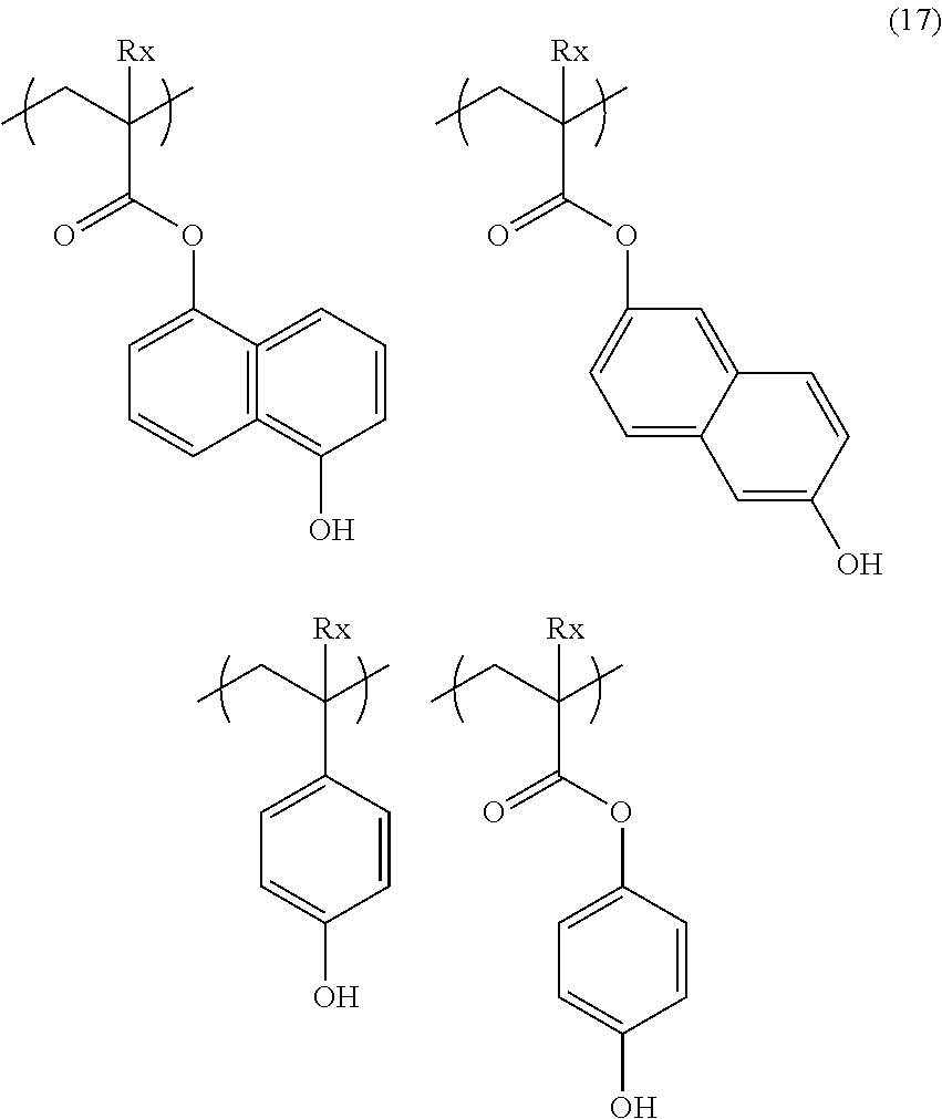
CCC(C)(C(OC1=CC=CC2=C1=CC=CC=2O)=O)[Rx].CCC(C)(C(OC1=CC=C2C(=C1)C=CC(O)=C2)=O)[Rx].CCC(C)(C1=CC=C(O)C=C1)[Rx].CCC(C)(C(OC1=CC=C(O)C=C1)=O)[Rx]
